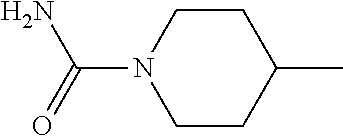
C(N1CCC(C)CC1)(=O)N
